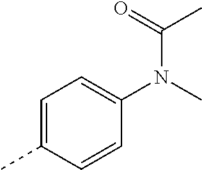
C1=C(C)C=CC(N(C)C(=O)C)=C1
